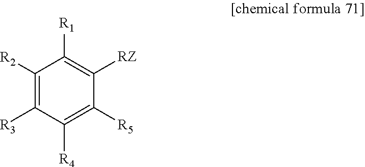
C1([R2])=C([R3])C([R4])=C([R5])C([RZ])=C1[R1]
